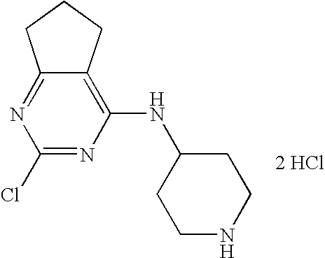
C1(Cl)=NC(NC2CCNCC2)=C2C(=N1)CCC2.[2 HCl]
